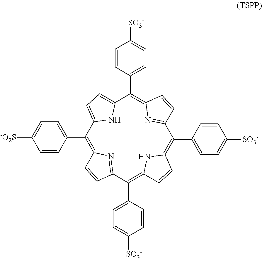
C1(C2=CC=C([-O2S])C=C2)=C2N=C(C(C3=CC=C([SO3-])C=C3)=C3NC(=C(C4=CC=C([SO3-])C=C4)C4=NC(=C(C5=CC=C([SO3-])C=C5)C5=CC=C1N5)C=C4)C=C3)C=C2
